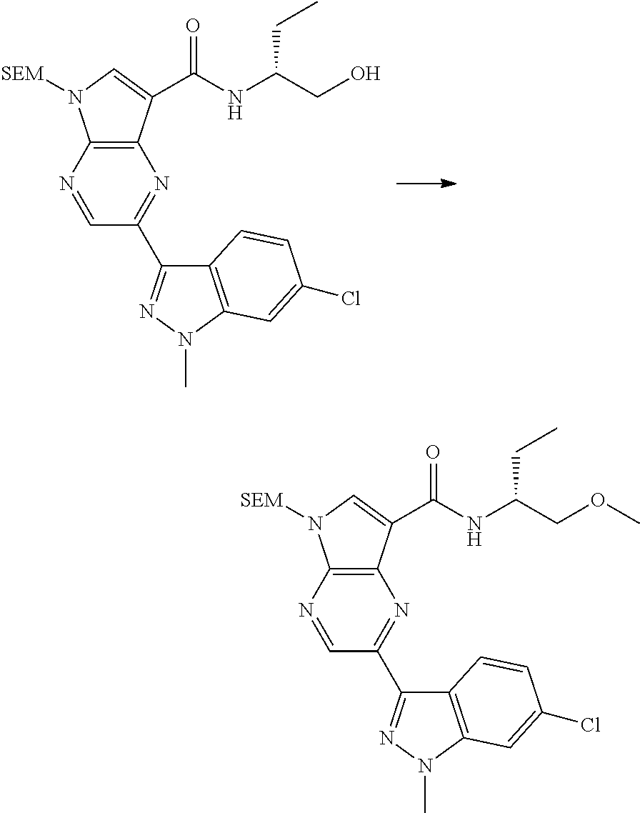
C1=NC2=C(N=C1C1=NN(C)C3=C1C=CC(Cl)=C3)C(C(NC(CC)CO)=O)=CN2[SEM].C1=NC2=C(N=C1C1=NN(C)C3=C1C=CC(Cl)=C3)C(C(NC(CC)COC)=O)=CN2[SEM]
